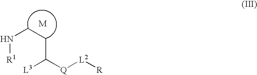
N(CCC([Q][L2][R])[L3])[R1]
